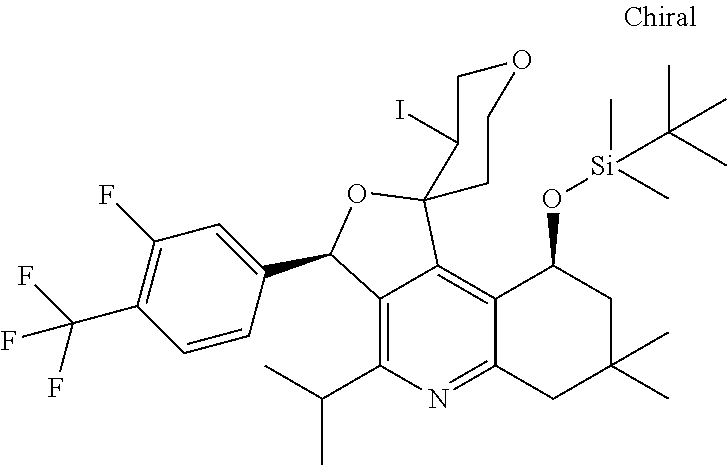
C12=C(C(C)C)N=C3C(=C1C1(OC2C2=CC(F)=C(C(F)(F)F)C=C2)CCOCC1I)C(O[Si](C(C)(C)C)(C)C)CC(C)(C)C3
